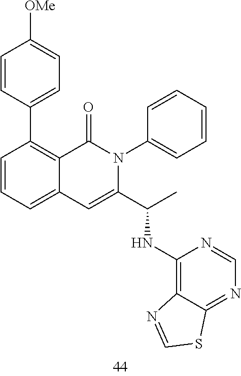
C1=CC(C2=C3C(=CC=C2)C=C(C(C)NC2=C4C(=NC=N2)SC=N4)N(C2=CC=CC=C2)C3=O)=CC=C1[OMe]
